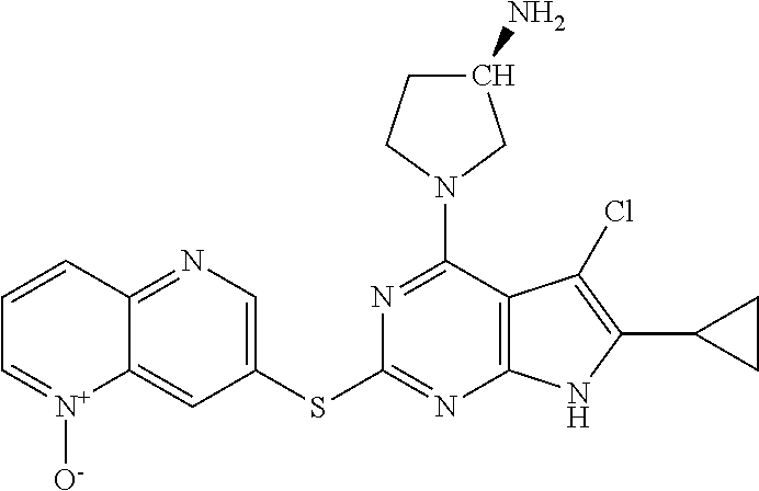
N1=C(N2CC(N)CC2)C2=C(N=C1SC1=CN=C3C(=C1)[N+]([O-])=CC=C3)NC(C1CC1)=C2Cl
